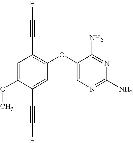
C1=C(OC)C(C#C[H])=CC(OC2=CN=C(N)N=C2N)=C1C#C[H]
